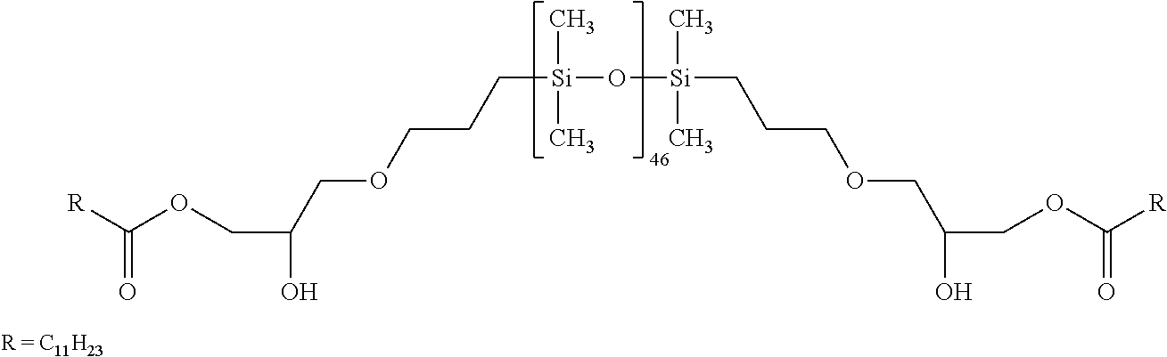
[R]C(OCC(COCCC[Si](C)(C)O[Si](C)(C)CCCOCC(COC([R])=O)O)O)=O
